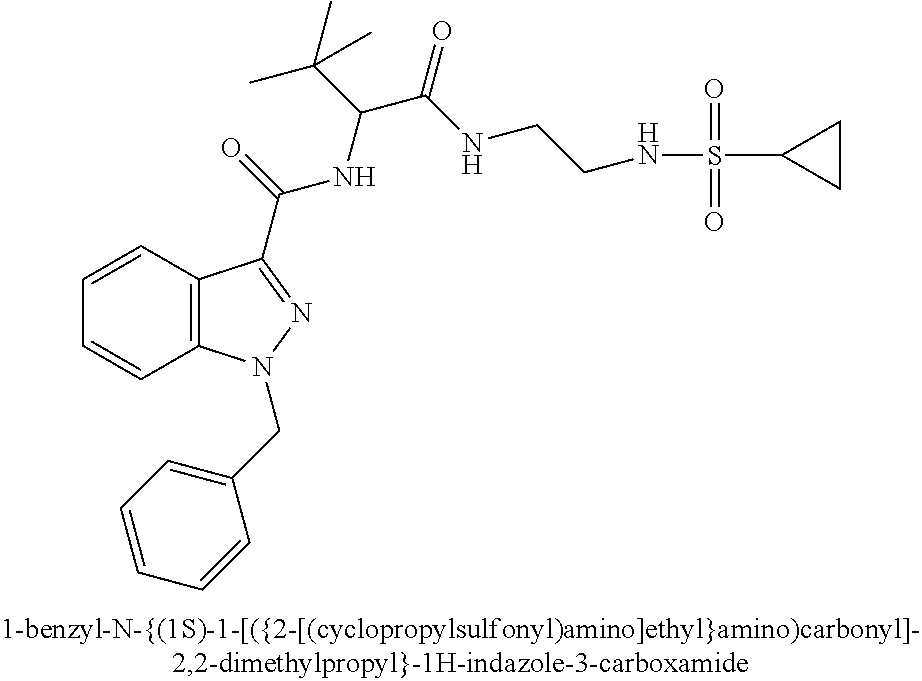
C1=CC2=C(C=C1)N(CC1=CC=CC=C1)N=C2C(NC(C(C)(C)C)C(NCCNS(C1CC1)(=O)=O)=O)=O
